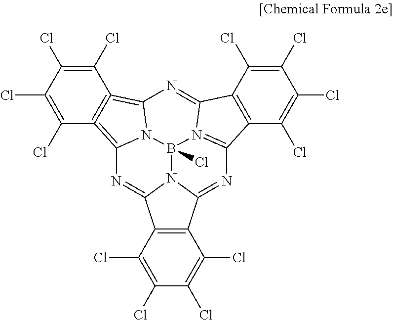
C1(Cl)=C(Cl)C(Cl)=C(Cl)C2=C1=C1N3C=2N=C2C4=C(C(Cl)=C(Cl)C(Cl)=C4Cl)C4=NC5=N(C(=N1)C1=C5C(Cl)=C(Cl)C(Cl)=C1Cl)B3(Cl)N24
